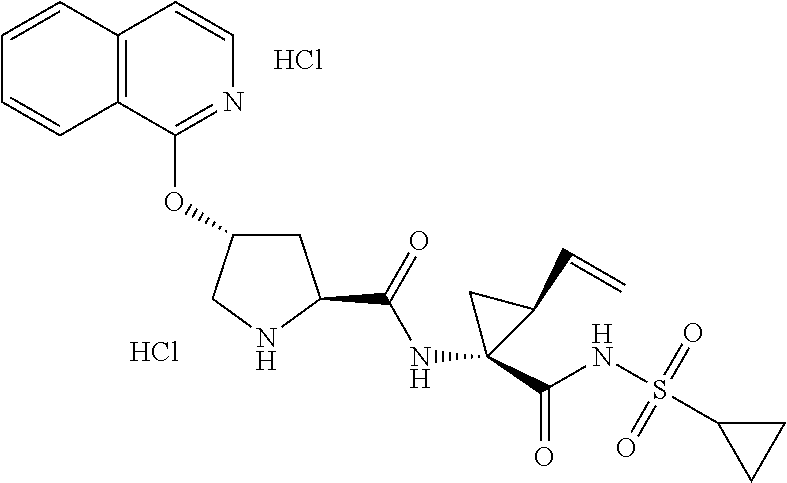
C12=C(C(OC3CC(C(=O)NC4(C(NS(=O)(=O)C5CC5)=O)C(C=C)C4)NC3)=NC=C1)C=CC=C2.Cl.Cl
